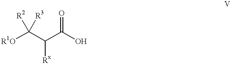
[R1O]C(C(C(O)=O)[Rx])([R2])[R3]
